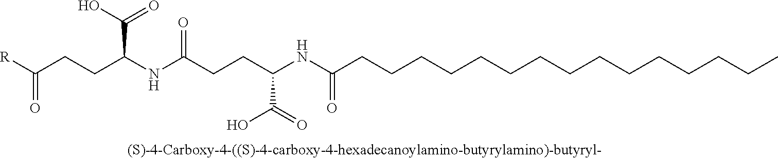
[R]C(CCC(NC(CCC(NC(CCCCCCCCCCCCCCC)=O)C(=O)O)=O)C(O)=O)=O
